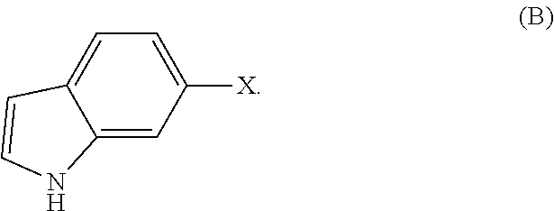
C12=CC([X])=CC=C1C=CN2
